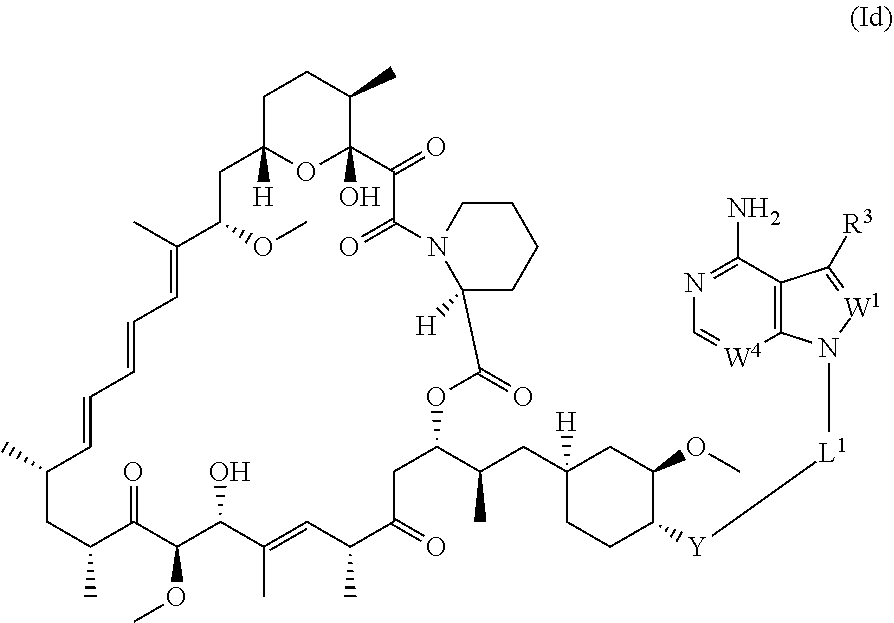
C1C2([H])OC(O)(C(C)C1)C(=O)C(=O)N1C([H])(CCCC1)C(=O)OC(C(CC1([H])CCC([Y][L1]N3C4=C(C(N)=NC=[W4]4)C([R3])=[W1]3)C(OC)C1)C)CC(=O)C(C)C=C(C)C(O)C(OC)C(=O)C(C)CC(C)C=CC=CC=C(C)C(OC)C2
